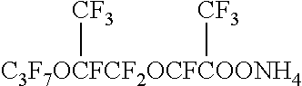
[C3F7OCFCF2OCFCOONH4]([CF3])[CF3]
